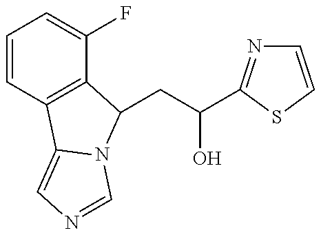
C1=CC2=C(C(F)=C1)C(CC(O)C1=NC=CS1)N1C2=CN=C1
